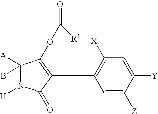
C1([A])(B)N([H])C(=O)C(C2=C([X])C=C([Y])C([Z])=C2)=C1OC([R1])=O
